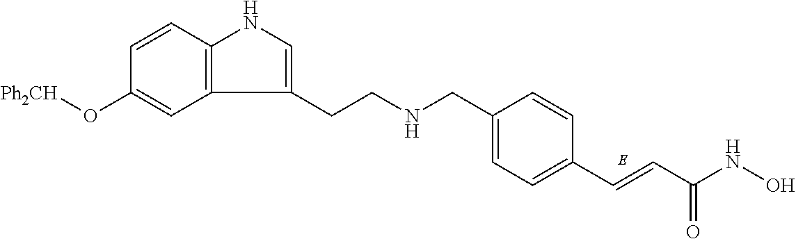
C1=C(CNCCC2=CNC3=C2C=C(O[Ph2CH])C=C3)C=CC(C=CC(NO)=O)=C1
